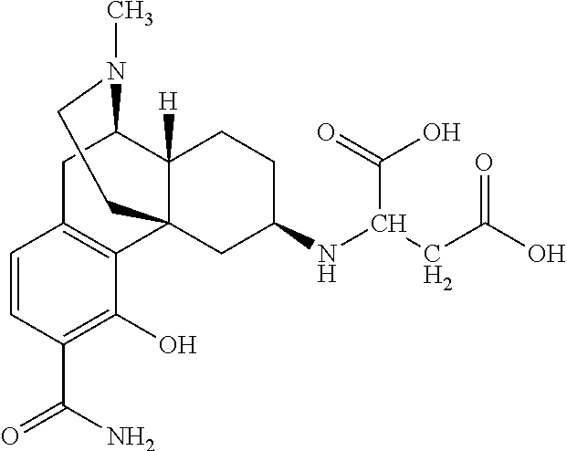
C1=CC(C(N)=O)=C(O)C2=C1CC1C3([H])C2(CC(NC(C(=O)O)CC(O)=O)CC3)CCN1C
